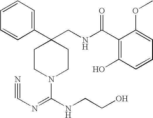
C1(C2(CNC(C3=C(O)C=CC=C3OC)=O)CCN(C(NCCO)=NC#N)CC2)=CC=CC=C1
